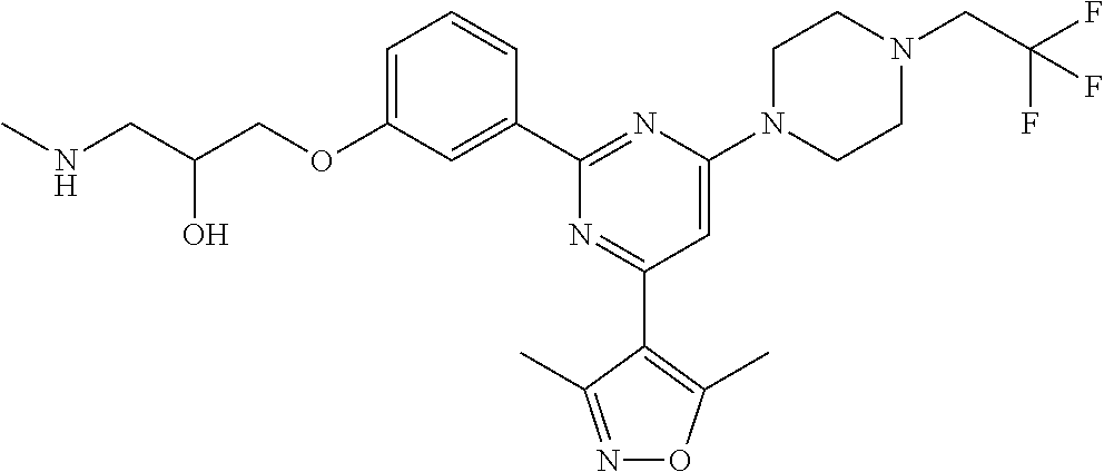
C1=C(OCC(CNC)O)C=C(C2=NC(N3CCN(CC(F)(F)F)CC3)=CC(C3=C(C)ON=C3C)=N2)C=C1
